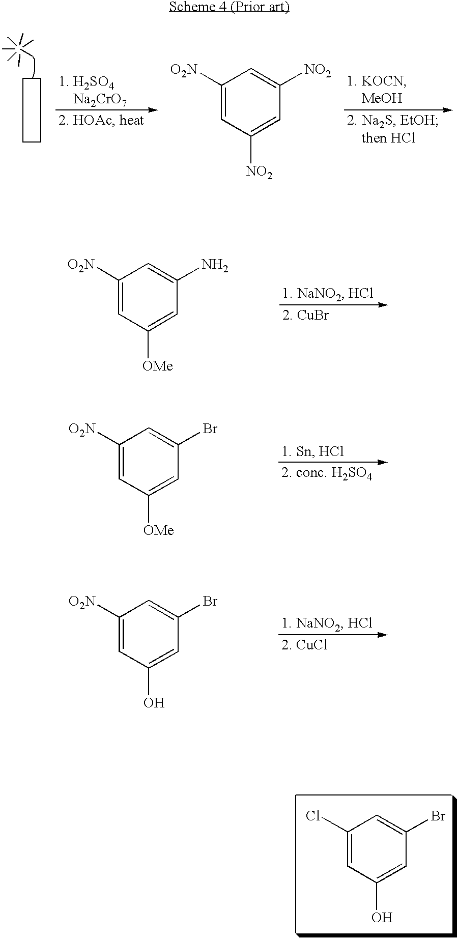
C1([O2N])=CC([NO2])=CC([NO2])=C1.C1([O2N])=CC([OMe])=CC(N)=C1.C1([O2N])=CC([OMe])=CC(Br)=C1.C1([O2N])=CC(O)=CC(Br)=C1.C1(Cl)=CC(O)=CC(Br)=C1
